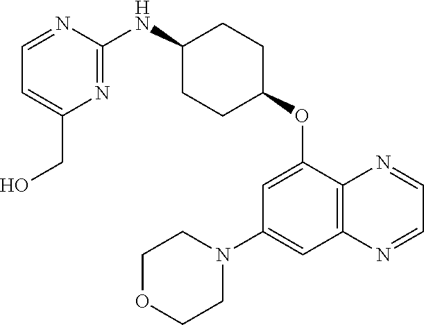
C1=NC(NC2CCC(OC3=CC(N4CCOCC4)=CC4=C3N=CC=N4)CC2)=NC(CO)=C1
